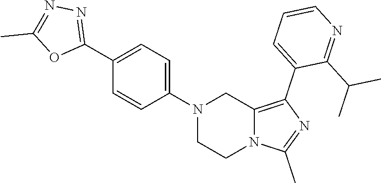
N1(C2=CC=C(C3=NN=C(C)O3)C=C2)CCN2C(=C(C3=CC=CN=C3C(C)C)N=C2C)C1
